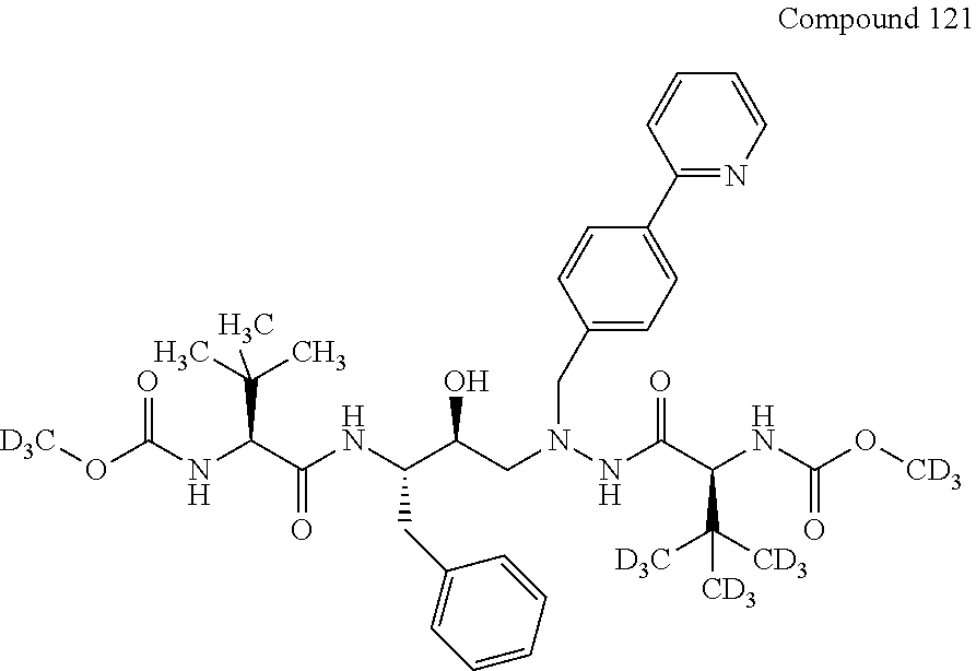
[D3C]OC(NC(C(NC(C(O)CN(NC(C(NC(O[CD3])=O)C([CD3])([D3C])[CD3])=O)CC1=CC=C(C2=NC=CC=C2)C=C1)CC1=CC=CC=C1)=O)C(C)(C)C)=O
